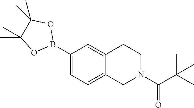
C1(B2OC(C)(C)C(C)(C)O2)=CC=C2C(=C1)CCN(C(C(C)(C)C)=O)C2
